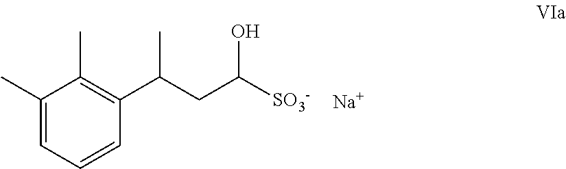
C1(C)=CC=CC(C(C)CC(O)[SO3-])=C1C.[Na]
